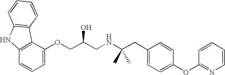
C1=C(OCC(CNC(CC2=CC=C(OC3=NC=CC=C3)C=C2)(C)C)O)C2=C(C=C1)NC1=C2C=CC=C1
